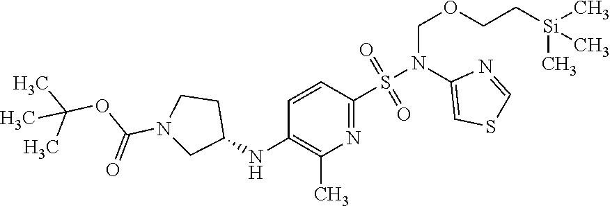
C1=CC(NC2CCN(C(OC(C)(C)C)=O)C2)=C(C)N=C1S(N(C1=CSC=N1)COCC[Si](C)(C)C)(=O)=O
